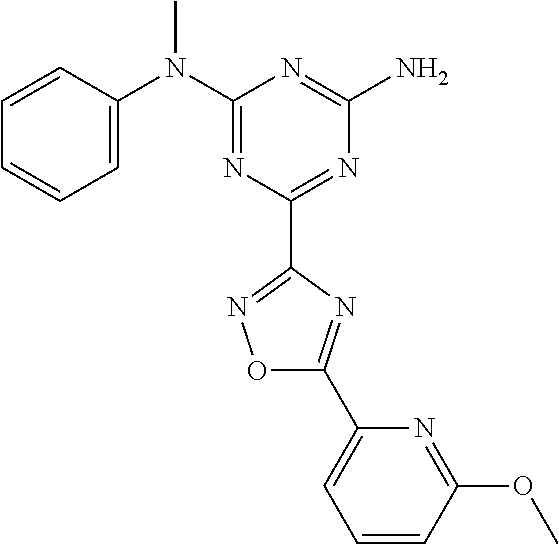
C1=CC(N(C2=NC(C3=NOC(C4=CC=CC(OC)=N4)=N3)=NC(N)=N2)C)=CC=C1
